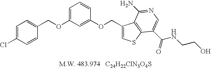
C1=C(Cl)C=CC(COC2=CC=CC(OCC3=CSC4=C3C(N)=NC=C4C(=O)NCCO)=C2)=C1
